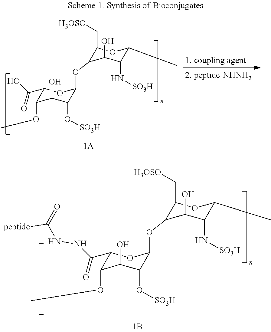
C1(C[H3OSO])C(OC2C(O[SO3H])C(O)C(OC)C(C(O)=O)O2)C(O)C(N[SO3H])C(C)O1.C1(C[H3OSO])C(OC2C(O[SO3H])C(O)C(OC)C(C(NNC([peptide])=O)=O)O2)C(O)C(N[SO3H])C(C)O1
